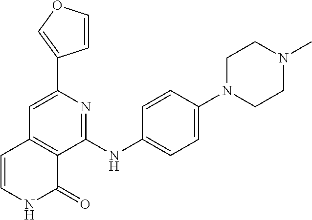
C1(C2=COC=C2)=CC2=C(C(NC3=CC=C(N4CCN(C)CC4)C=C3)=N1)C(=O)NC=C2
